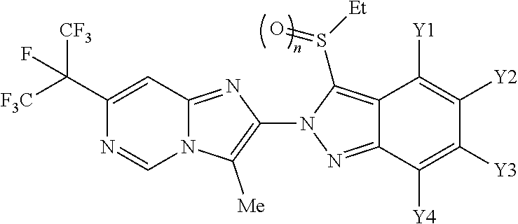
N12C(=NC(N3N=C4C(=C3S([Et])=O)C([Y1])=C([Y2])C([Y3])=C4[Y4])=C1[Me])C=C(C([F3C])([CF3])F)N=C2
